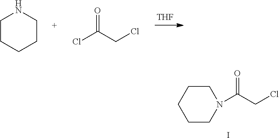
[THF].C1CCCCN1.ClC(CCl)=O.N1(C(CCl)=O)CCCCC1.I
